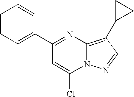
C1(C2=NC3=C(C4CC4)C=NN3C(Cl)=C2)=CC=CC=C1
